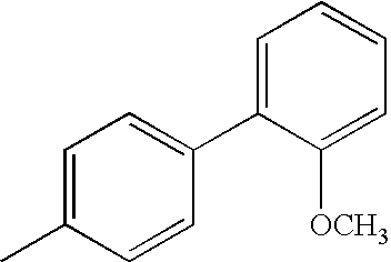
C1=C(C)C=CC(C2=CC=CC=C2[OCH3])=C1
